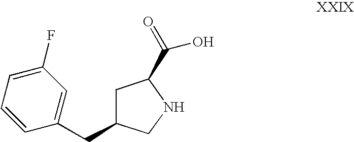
C1=C(CC2CC(C(=O)O)NC2)C=CC=C1F
